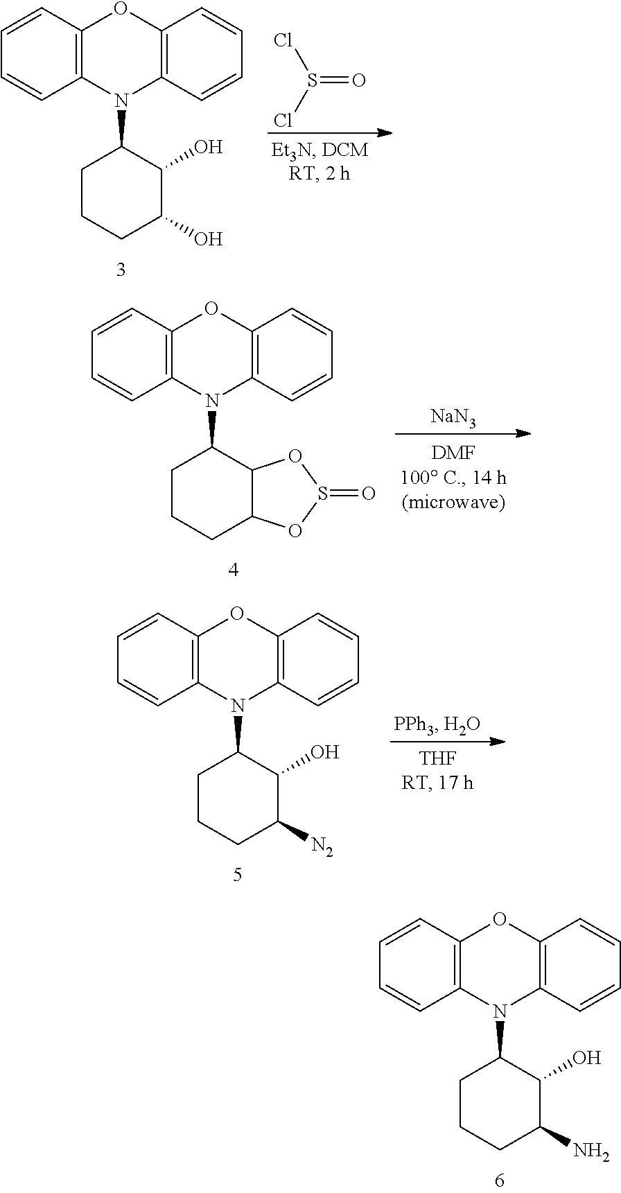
C1=CC2=C(C=C1)N(C1CCCC(N)C1O)C1=C(O2)C=CC=C1.C1=CC2=C(C=C1)N(C1CCCC(O)C1O)C1=C(O2)C=CC=C1.S(=O)(Cl)Cl.C1=CC2=C(C=C1)N(C1CCCC3C1OS(=O)O3)C1=C(O2)C=CC=C1.[NaN3].C1=CC2=C(C=C1)N(C1CCCC([N2])C1O)C1=C(O2)C=CC=C1
